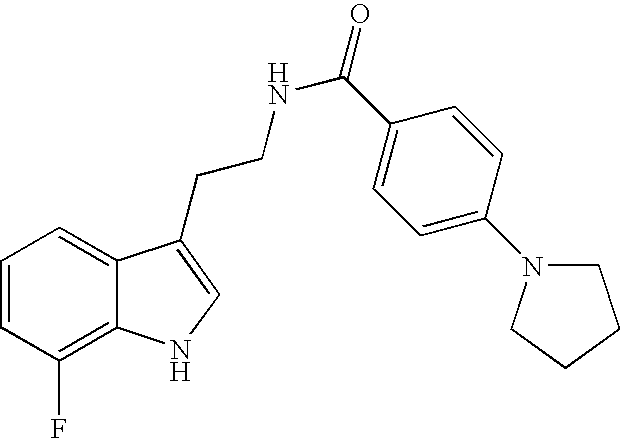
C1=CC(F)=C2C(=C1)C(CCNC(=O)C1=CC=C(N3CCCC3)C=C1)=CN2
